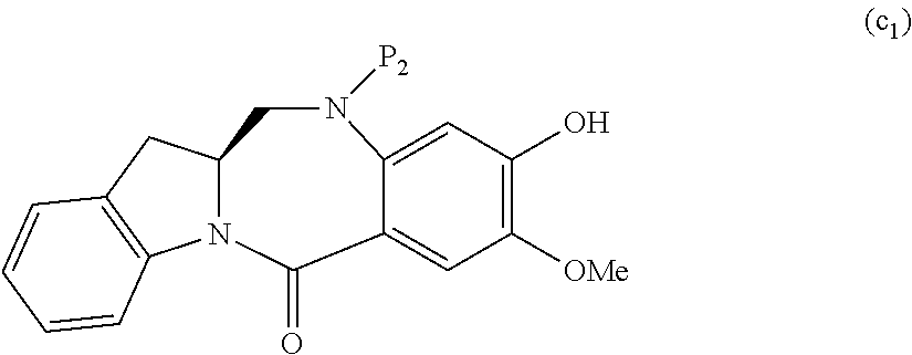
C1(=O)C2=CC([OMe])=C(O)C=C2N([P2])CC2N1C1=C(C2)C=CC=C1
